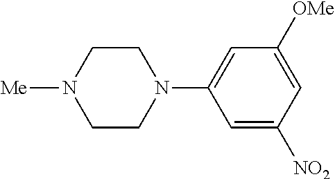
C1([NO2])=CC(N2CCN([Me])CC2)=CC([OMe])=C1
